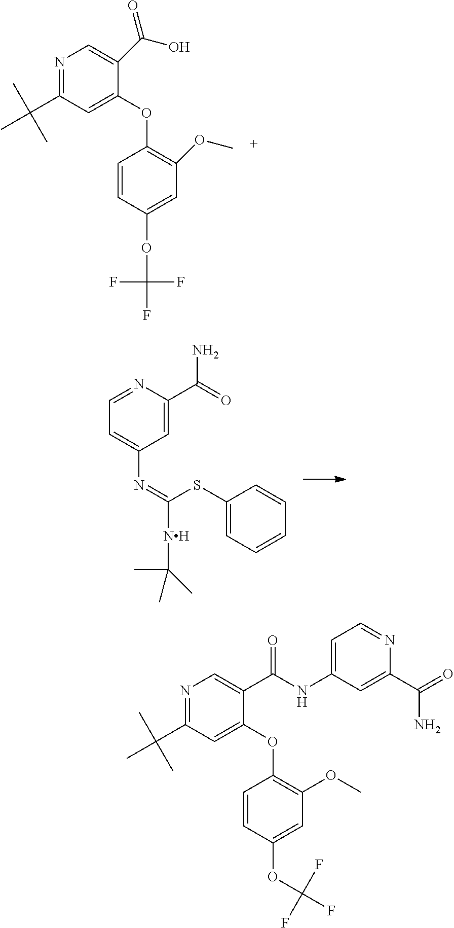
C1=C(C(=O)O)C(OC2=C(OC)C=C(OC(F)(F)F)C=C2)=CC(C(C)(C)C)=N1.N1=CC=C(N=C(SC2=CC=CC=C2)[NH]C(C)(C)C)C=C1C(=O)N.C1=C(C(=O)NC2=CC=NC(C(=O)N)=C2)C(OC2=C(OC)C=C(OC(F)(F)F)C=C2)=CC(C(C)(C)C)=N1
